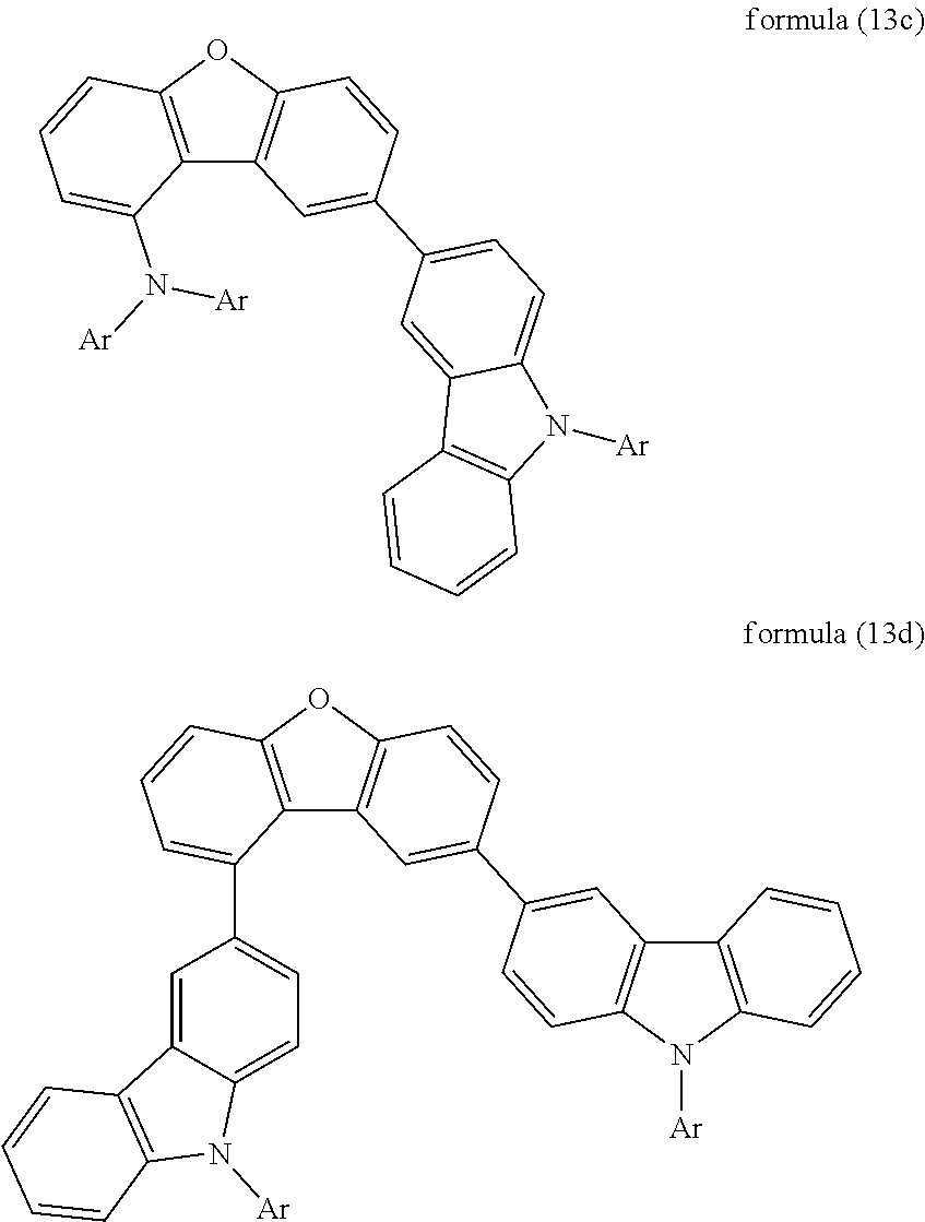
C12=C(OC3=C1C=C(C1=CC=C4C(=C1)C1=C(N4[Ar])C=CC=C1)C=C3)C=CC=C2N([Ar])[Ar].C12=C(OC3=C1C=C(C1=CC4=C(C=C1)N([Ar])C1=C4C=CC=C1)C=C3)C=CC=C2C1=CC=C2C(=C1)C1=C(N2[Ar])C=CC=C1
